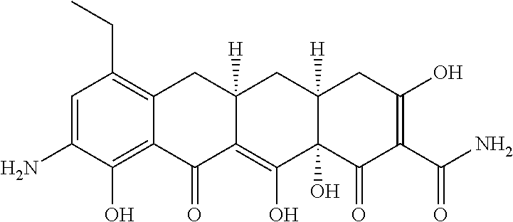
C1=C(N)C(O)=C2C(=C1CC)CC1([H])C(=C(O)C3(O)C([H])(C1)CC(O)=C(C(N)=O)C3=O)C2=O
